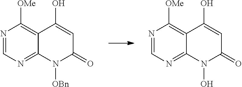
N1=CN=C2C(=C1[OMe])C(O)=CC(=O)N2[OBn].N1=CN=C2C(=C1[OMe])C(O)=CC(=O)N2O
